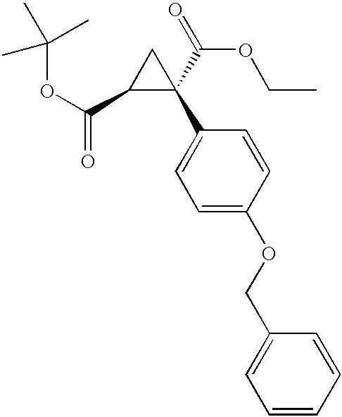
O(C(C1C(C(OCC)=O)(C2=CC=C(OCC3=CC=CC=C3)C=C2)C1)=O)C(C)(C)C
